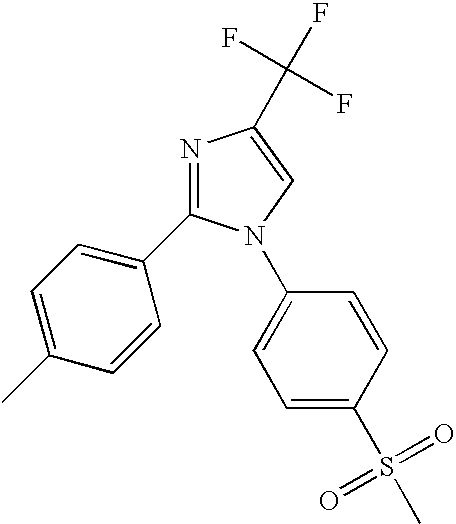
C1=C(C)C=CC(C2=NC(C(F)(F)F)=CN2C2=CC=C(S(=O)(=O)C)C=C2)=C1
